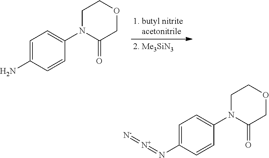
C1=C(N)C=CC(N2C(=O)COCC2)=C1.C1=C(N=[N+]=[N-])C=CC(N2C(=O)COCC2)=C1
